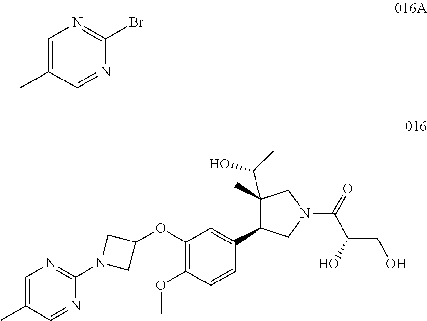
C1=C(C)C=NC(Br)=N1.C1=C(C)C=NC(N2CC(OC3=C(OC)C=CC(C4C(C(O)C)(C)CN(C(C(CO)O)=O)C4)=C3)C2)=N1
